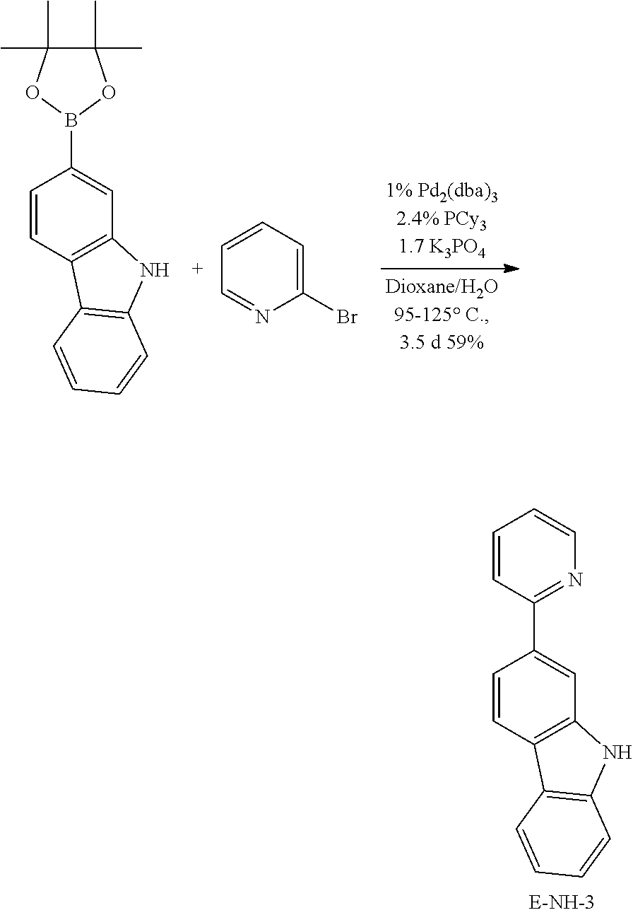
C1=CC2=C(C=C1B1OC(C)(C)C(C)(C)O1)NC1=C2C=CC=C1.C1=CC=NC(Br)=C1.C1=CC2=C(C=C1C1=NC=CC=C1)NC1=C2C=CC=C1
